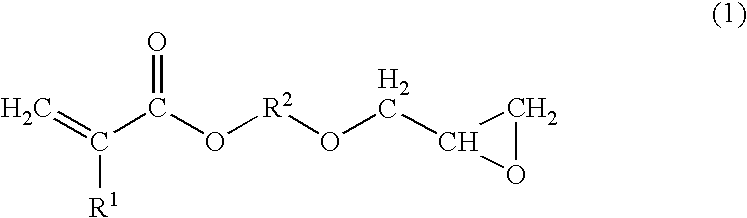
C=C(C(O[R2]OCC1OC1)=O)[R1]
